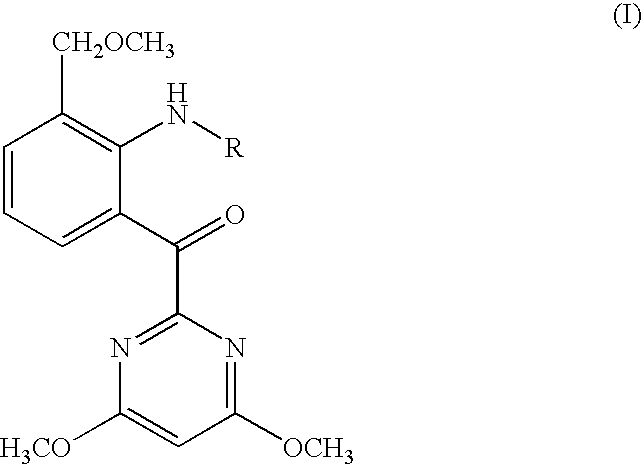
C1=CC=C(C(=O)C2=NC([H3CO])=CC([OCH3])=N2)C(N[R])=C1[CH2OCH3]
